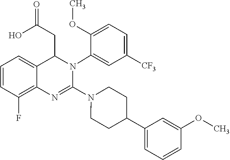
C12=C(F)C=CC=C1C(CC(=O)O)N(C1=CC([CF3])=CC=C1OC)C(N1CCC(C3=CC=CC(OC)=C3)CC1)=N2
